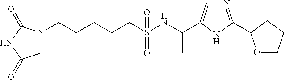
N1(CCCCCS(NC(C)C2=CN=C(C3OCCC3)N2)(=O)=O)CC(=O)NC1=O
